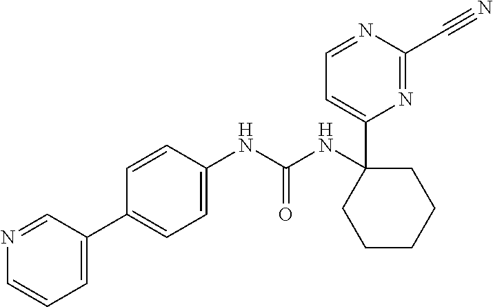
C1=C(C2=CC=C(NC(NC3(C4=CC=NC(C#N)=N4)CCCCC3)=O)C=C2)C=NC=C1
